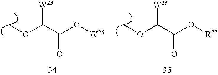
COC(C(O[W23])=O)[W23].COC(C(O[R25])=O)[W23]
